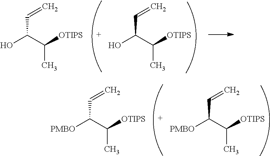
[PMBO]C(C([OTIPS])C)C=C.[PMBO]C(C([OTIPS])C)C=C.OC(C([OTIPS])C)C=C.OC(C([OTIPS])C)C=C
